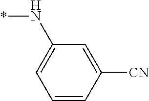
*NC1=CC=CC([CN])=C1
